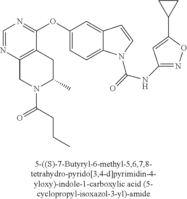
C1=NC2=C(C(OC3=CC=C4C(=C3)C=CN4C(=O)NC3=NOC(C4CC4)=C3)=N1)CC(C)N(C(CCC)=O)C2
